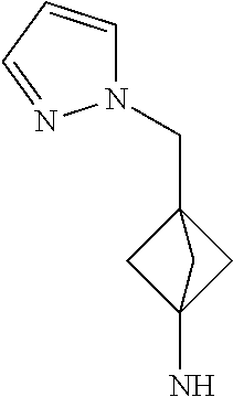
C12(N)CC(CN3C=CC=N3)(C1)C2
